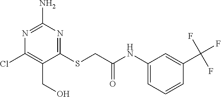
N1=C(N)N=C(SCC(NC2=CC=CC(C(F)(F)F)=C2)=O)C(CO)=C1Cl
